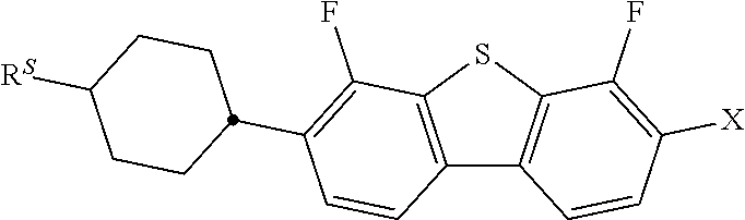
C12=C(SC3=C1C=CC([X])=C3F)C(F)=C(C1CCC([RS])CC1)C=C2
